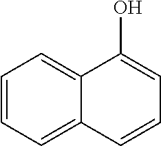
C1=CC=C2C(=C1)C(O)=CC=C2
